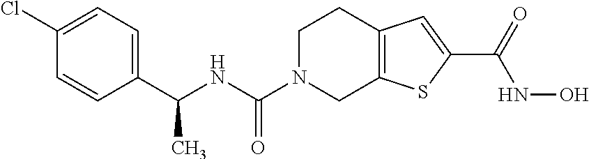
C1N(C(NC(C2=CC=C(Cl)C=C2)C)=O)CC2=C(C1)C=C(C(=O)NO)S2
